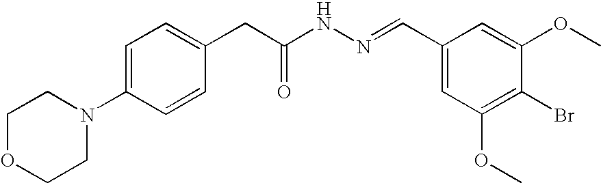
C1=C(N2CCOCC2)C=CC(CC(NN=CC2=CC(OC)=C(Br)C(OC)=C2)=O)=C1
